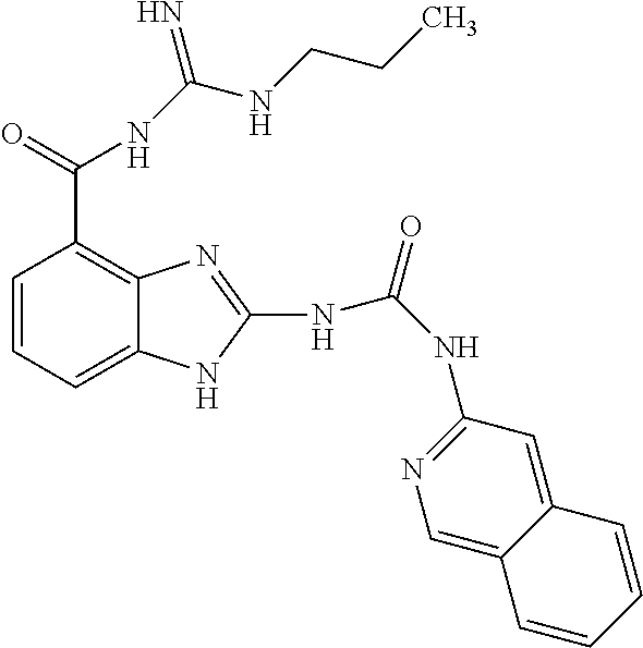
C1=CC=C2C(=C1C(NC(NCCC)=N)=O)N=C(NC(=O)NC1=NC=C3C(=C1)C=CC=C3)N2
